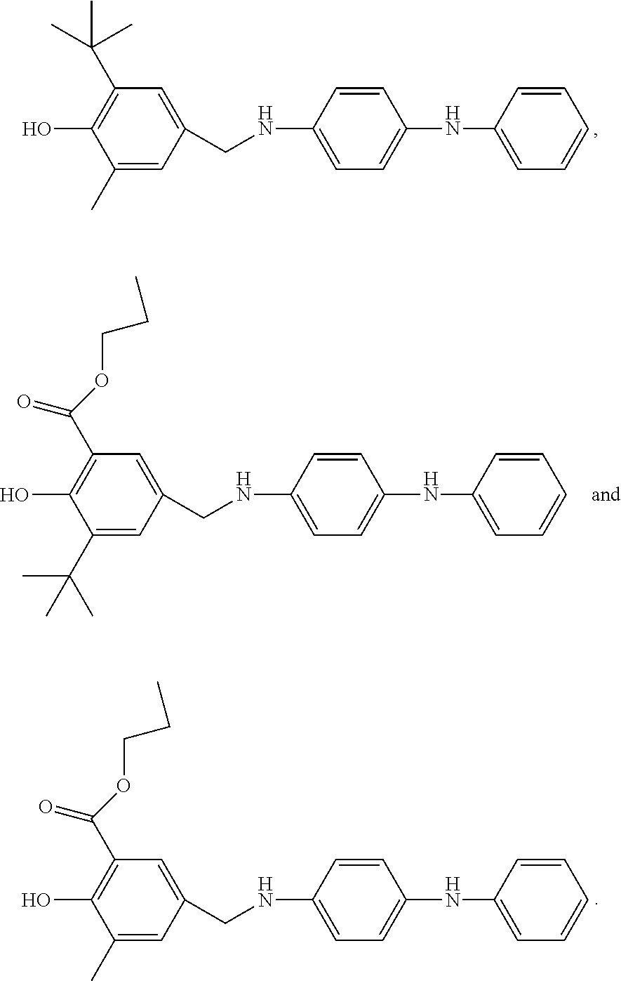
C1(NCC2=CC(C(=O)OCCC)=C(O)C(C)=C2)=CC=C(NC2=CC=CC=C2)C=C1.C1(NCC2=CC(C(C)(C)C)=C(O)C(C)=C2)=CC=C(NC2=CC=CC=C2)C=C1.C1(NCC2=CC(C(=O)OCCC)=C(O)C(C(C)(C)C)=C2)=CC=C(NC2=CC=CC=C2)C=C1
